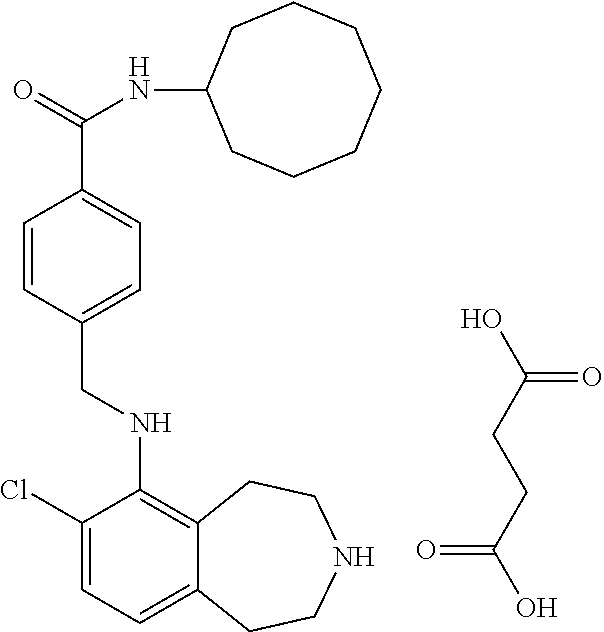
C12=CC=C(Cl)C(NCC3=CC=C(C(=O)NC4CCCCCCC4)C=C3)=C1CCNCC2.OC(=O)CCC(=O)O
